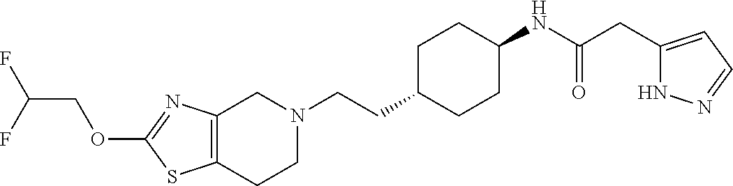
C12=C(CCN(CCC3CCC(NC(CC4=CC=NN4)=O)CC3)C1)SC(OCC(F)F)=N2
